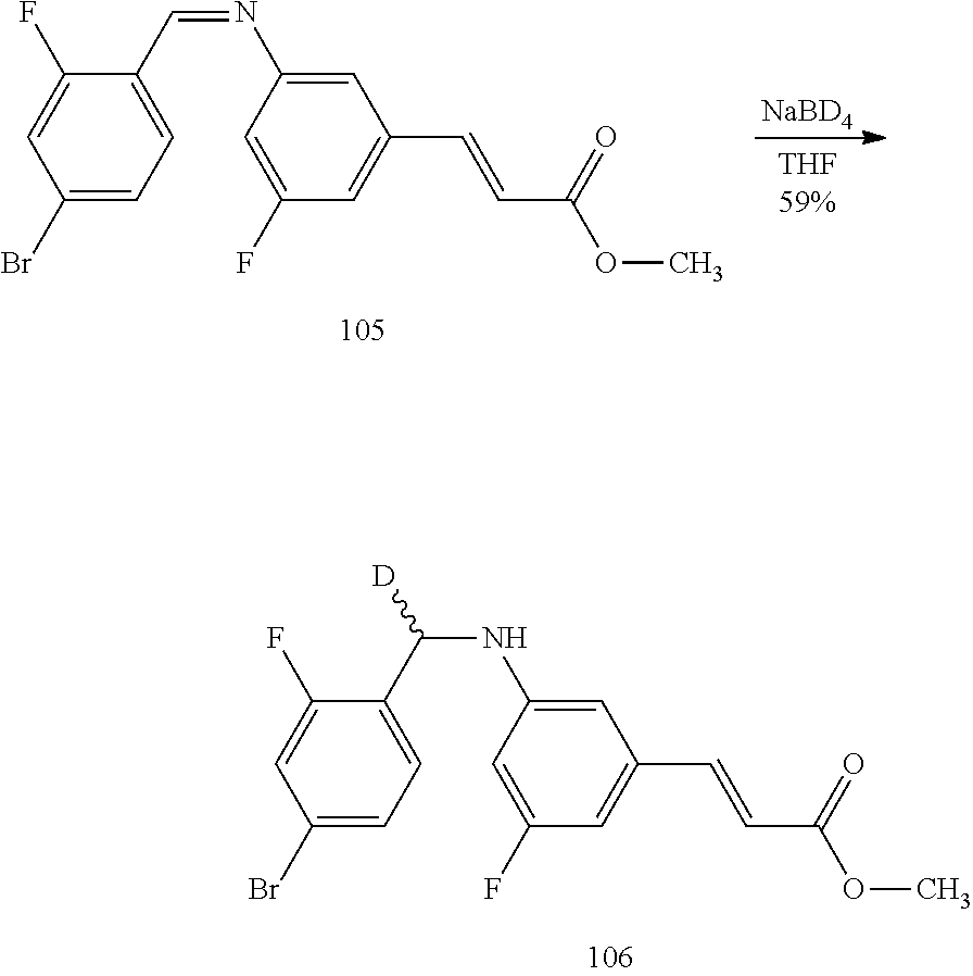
C1(Br)=CC=C(C=NC2=CC(C=CC(OC)=O)=CC(F)=C2)C(F)=C1.[NaBD4].C1(Br)=CC=C(C(NC2=CC(C=CC(OC)=O)=CC(F)=C2)[D])C(F)=C1
